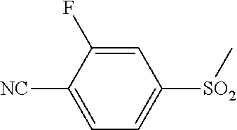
[SO2](C1=CC=C([CN])C(F)=C1)C
